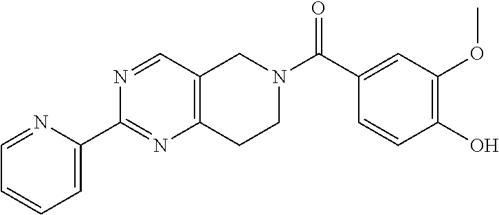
N1=CC2=C(N=C1C1=CC=CC=N1)CCN(C(C1=CC(OC)=C(O)C=C1)=O)C2
